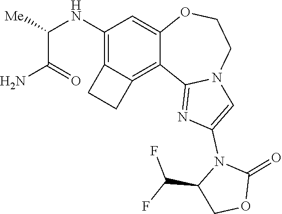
C(C1COC(=O)N1C1=CN2C(=N1)C1=C3CCC3=C(NC(C(N)=O)[Me])C=C1OCC2)(F)F
